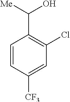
C1(Cl)=C(C([Me])O)C=CC([CF3])=C1
